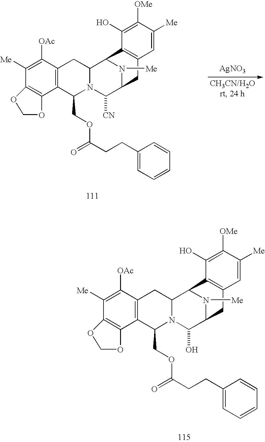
C1([Me])=C([OAc])C2=C(C(COC(=O)CCC3=CC=CC=C3)N3C(C2)C2C4=C(C=C([Me])C([OMe])=C4O)CC(C3O)N2[Me])C2=C1OCO2.C1([Me])=C([OAc])C2=C(C(COC(=O)CCC3=CC=CC=C3)N3C(C2)C2C4=C(C=C([Me])C([OMe])=C4O)CC(C3[CN])N2[Me])C2=C1OCO2.[AgNO3]
